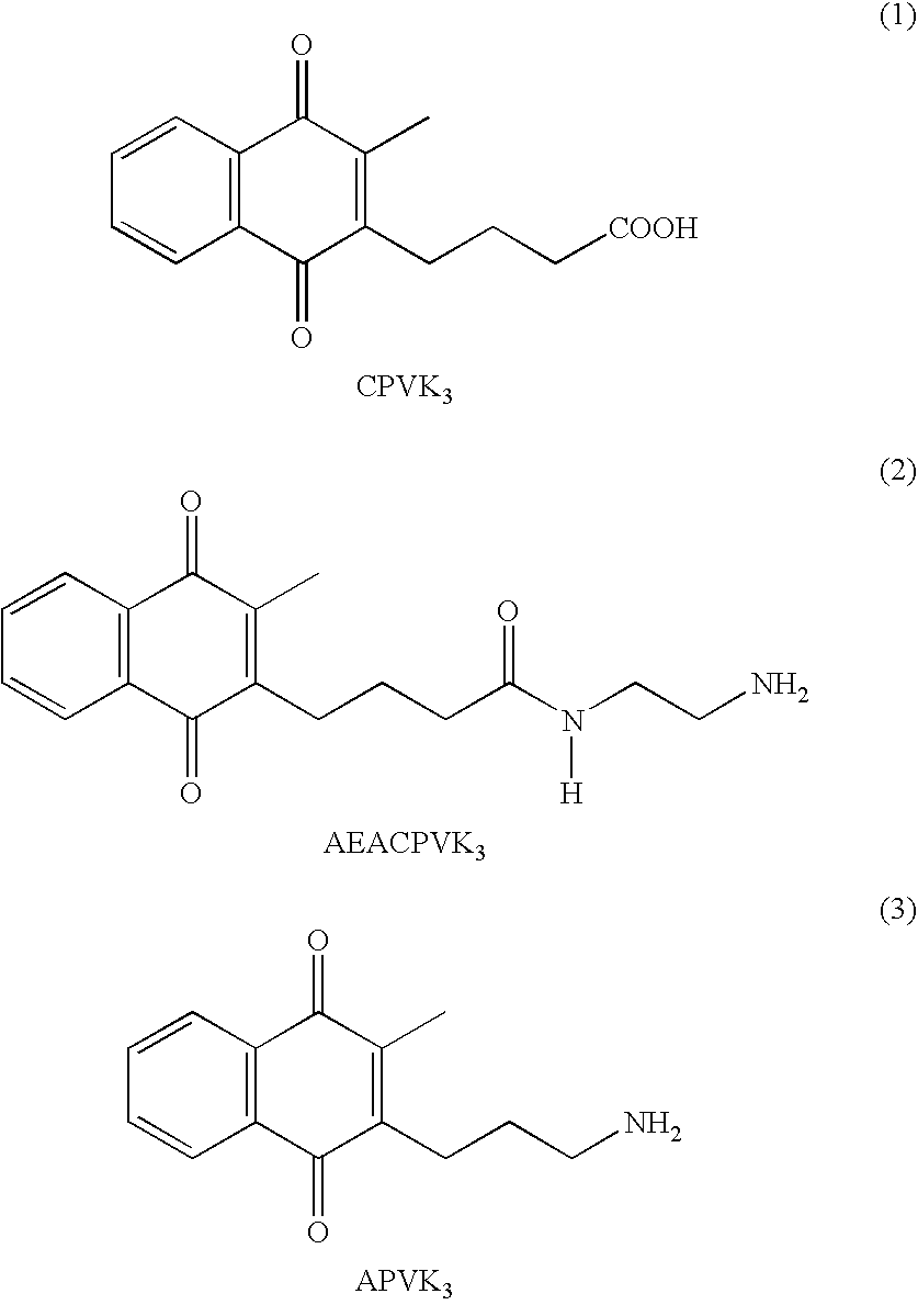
C1=CC2=C(C=C1)C(=O)C(CCC[COOH])=C(C)C2=O.[CPVK3].C1=CC2=C(C=C1)C(=O)C(CCCC(N(CCN)[H])=O)=C(C)C2=O.[AEACPVK3].C1=CC2=C(C=C1)C(=O)C(CCCN)=C(C)C2=O.[APVK3]
